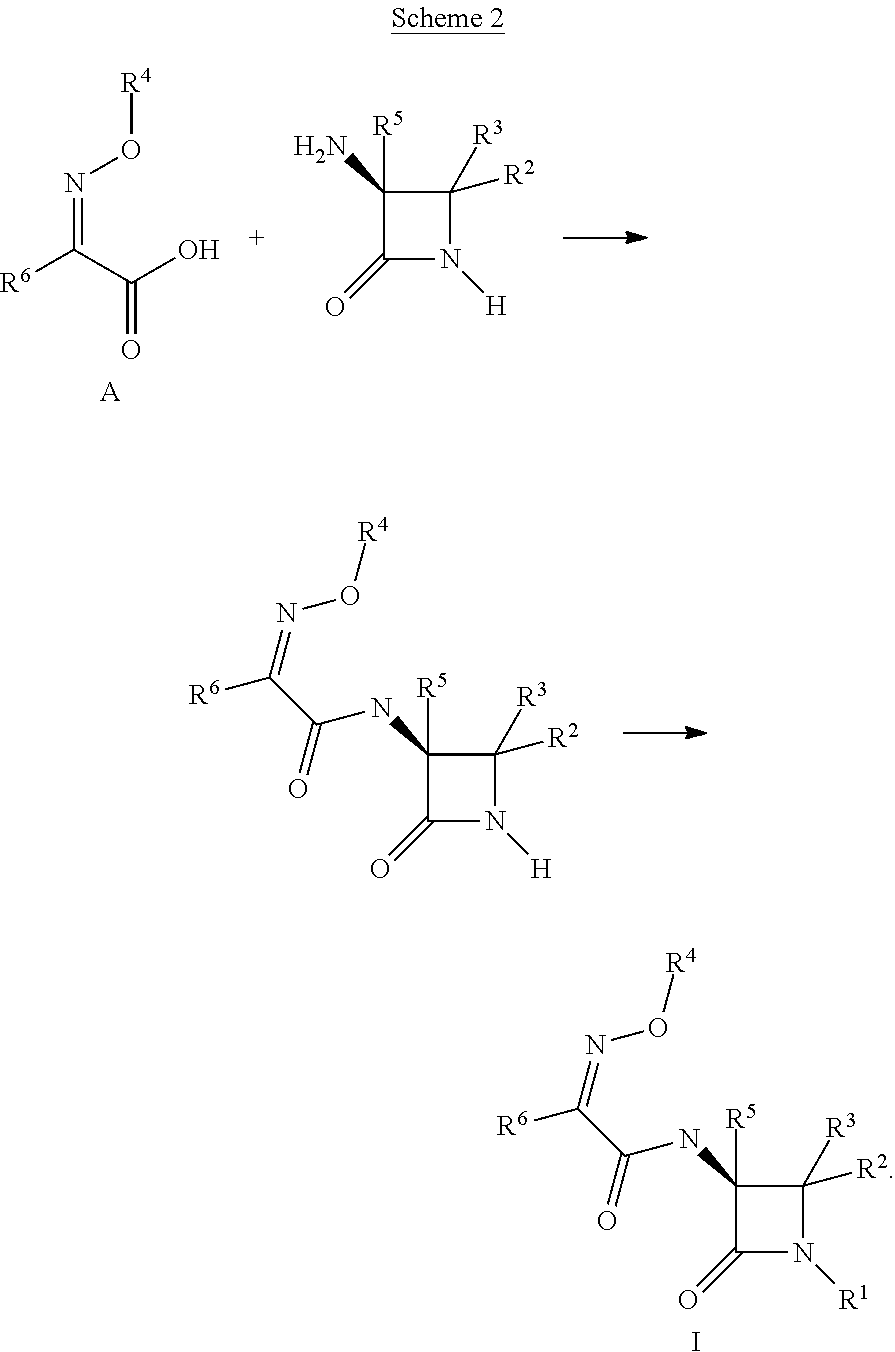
[R6]C(C(O)=O)=NO[R4].[A].C1(N)([R5])C(=O)N([H])C1([R2])[R3].C1([R5])(NC(C([R6])=NO[R4])=O)C(=O)N([H])C1([R2])[R3].C1([R5])(NC(C([R6])=NO[R4])=O)C(=O)N([R1])C1([R2])[R3].I
